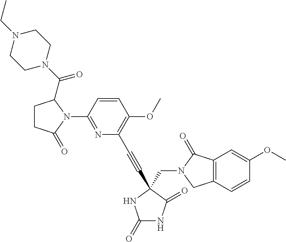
C1=CC(OC)=C(C#CC2(CN3C(=O)C4=C(C=CC(OC)=C4)C3)C(=O)NC(=O)N2)N=C1N1C(=O)CCC1C(=O)N1CCN(CC)CC1
